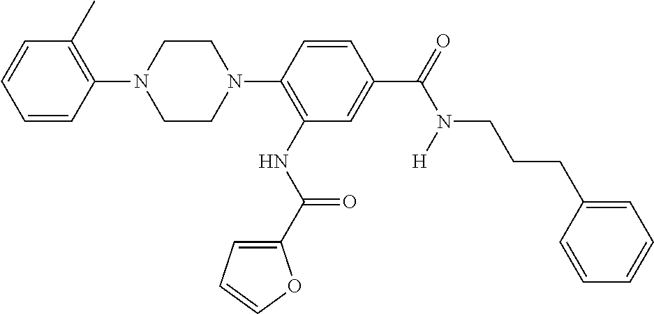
C1CN(C2=C(NC(C3=CC=CO3)=O)C=C(C(=O)N(CCCC3=CC=CC=C3)[H])C=C2)CCN1C1=C(C)C=CC=C1
